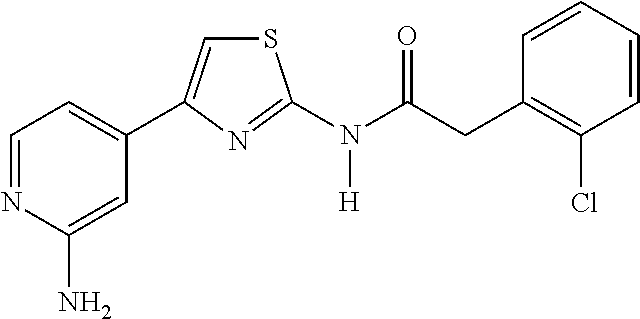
C1=NC(N)=CC(C2=CSC(N(C(CC3=C(Cl)C=CC=C3)=O)[H])=N2)=C1
